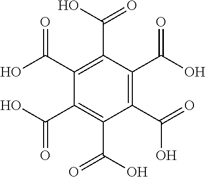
C1(C(=O)O)=C(C(O)=O)C(C(O)=O)=C(C(O)=O)C(C(O)=O)=C1C(O)=O
